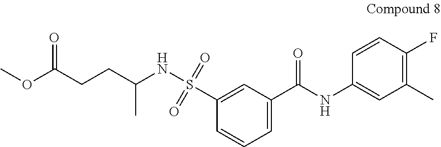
C1=C(C(NC2=CC(C)=C(F)C=C2)=O)C=C(S(NC(CCC(OC)=O)C)(=O)=O)C=C1
